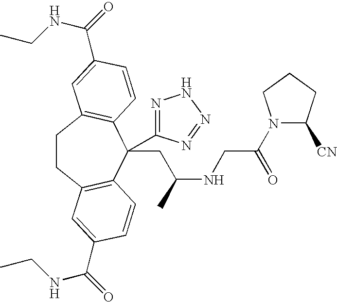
C1CC2=C(C(CC(NCC(N3C([CN])CCC3)=O)C)(C3=NNN=N3)C3=C1C=C(C(=O)NCC)C=C3)C=CC(C(=O)NCC)=C2
